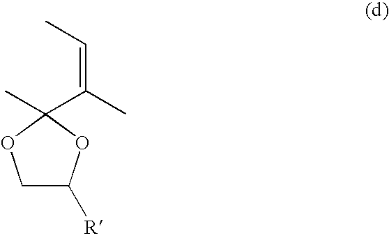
C1C([R])OC(C(C)=CC)(C)O1
